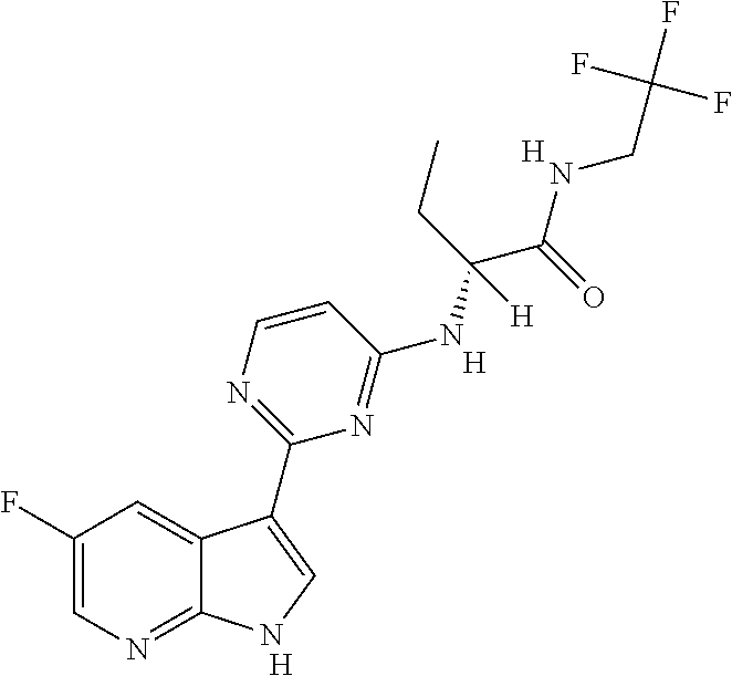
C1(F)=CN=C2C(=C1)C(C1=NC=CC(NC(C(=O)NCC(F)(F)F)(CC)[H])=N1)=CN2.[H].[H].[H]
